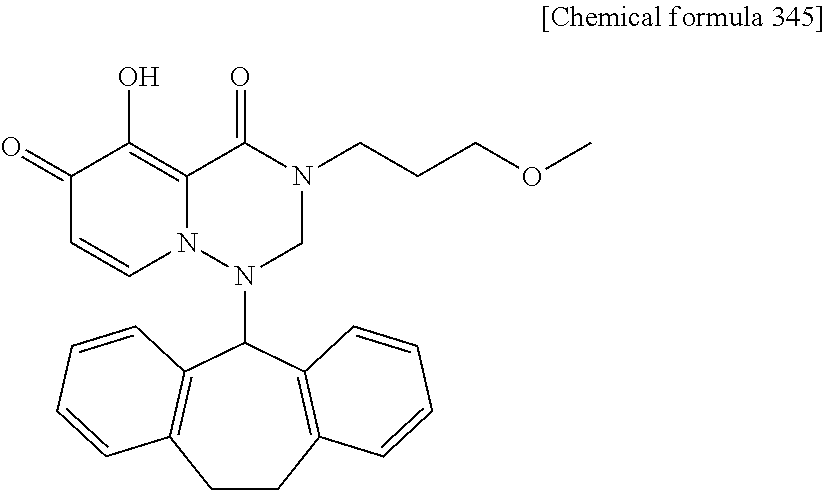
C1(=O)C=CN2C(=C1O)C(=O)N(CCCOC)CN2C1C2=C(CCC3=C1C=CC=C3)C=CC=C2
